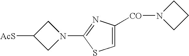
N1(C2=NC([CO]N3CCC3)=CS2)CC([AcS])C1
